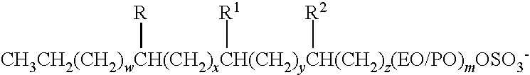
[CH3CH2(CH2)wCH(CH2)xCH(CH2)yCH(CH2)z(EO/PO)mOSO3-]([R])([R1])[R2]
